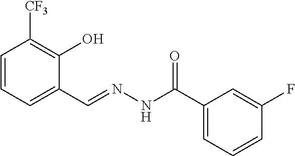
C1=CC=C(C=NNC(C2=CC=CC(F)=C2)=O)C(O)=C1[CF3]
